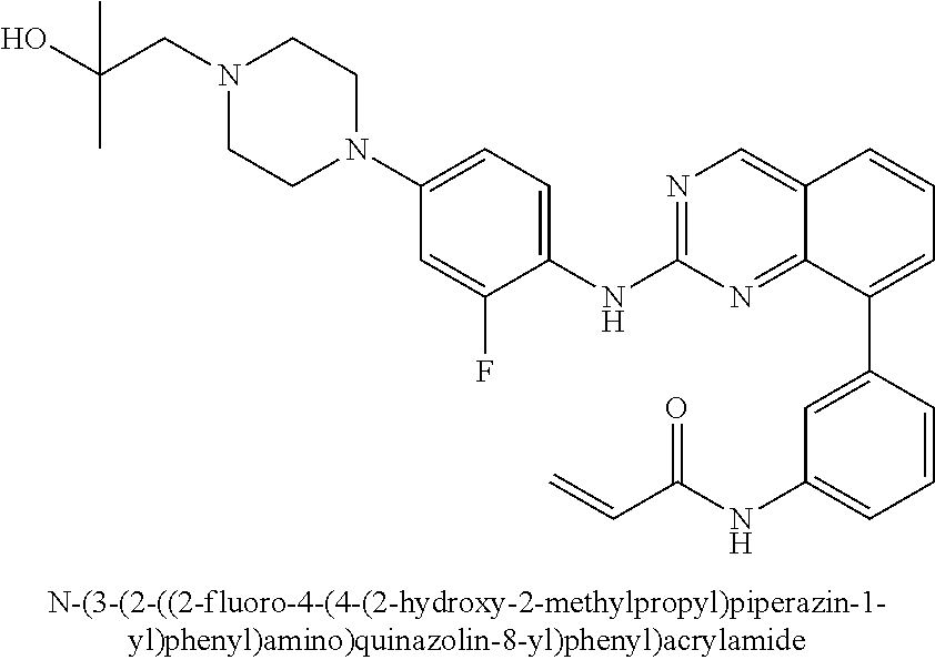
C12=CN=C(NC3=CC=C(N4CCN(CC(O)(C)C)CC4)C=C3F)N=C1C(C1=CC(NC(C=C)=O)=CC=C1)=CC=C2
